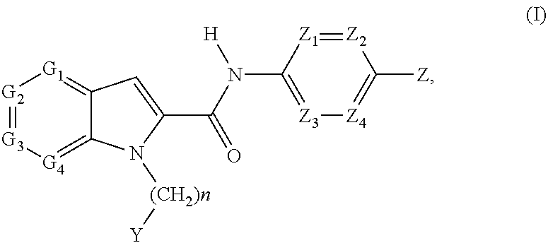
[G3]1=[G2][G1]=C2C(=[G4]1)N([(CH2)n][Y])C(C(=O)N([H])C1=[Z3][Z4]=C([Z])[Z2]=[Z1]1)=C2
